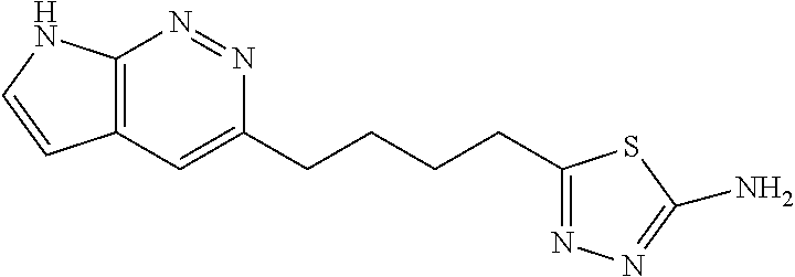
C12=C(C=C(CCCCC3=NN=C(N)S3)N=N1)C=CN2
